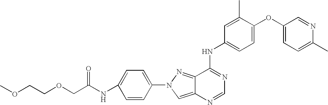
C12=CN(C3=CC=C(NC(COCCOC)=O)C=C3)N=C1C(NC1=CC=C(OC3=CC=C(C)N=C3)C(C)=C1)=NC=N2
